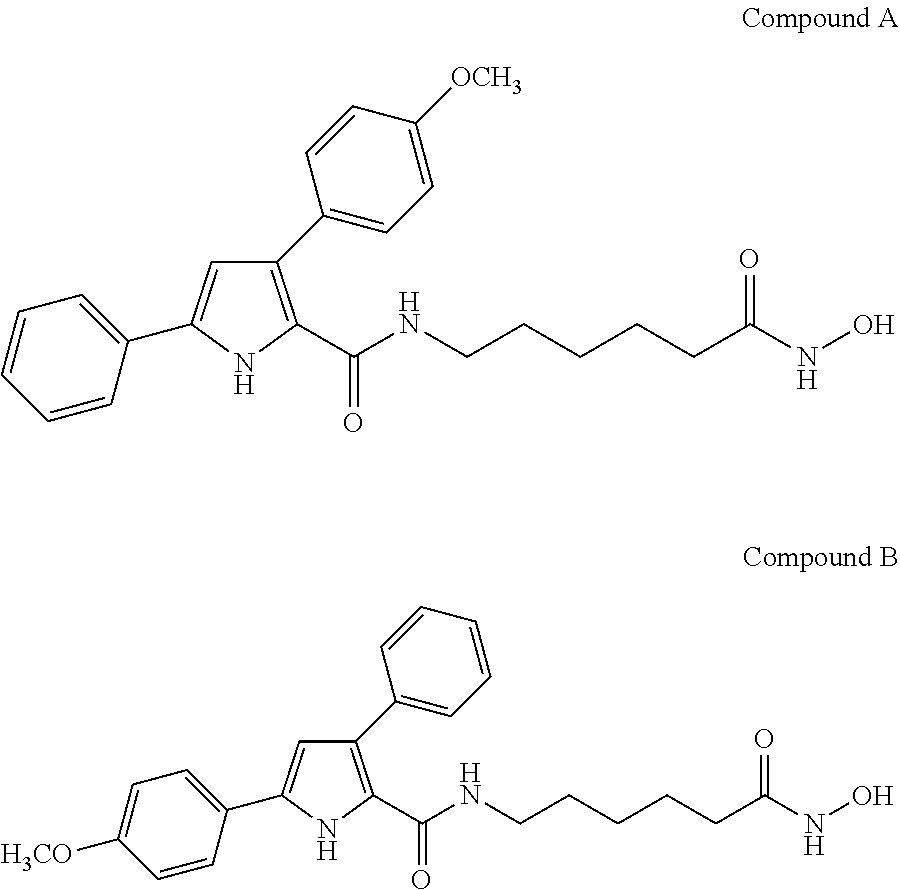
C1(C2=CC=C([OCH3])C=C2)=C(C(NCCCCCC(NO)=O)=O)NC(C2=CC=CC=C2)=C1.C1(C2=CC=CC=C2)=C(C(NCCCCCC(NO)=O)=O)NC(C2=CC=C([H3CO])C=C2)=C1
